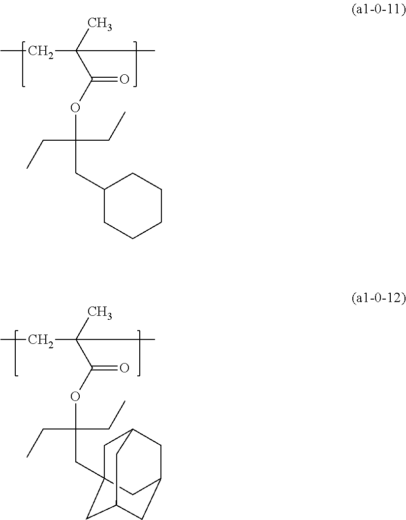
CCC(C)(C(OC(CC)(CC)CC1CCCCC1)=O)C.CCC(C)(C(OC(CC)(CC)CC12CC3CC(CC(C1)C3)C2)=O)C
